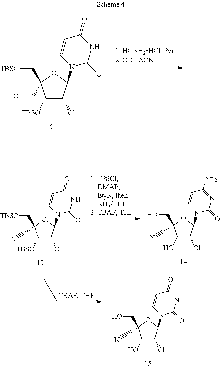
C1([TBSO])C(Cl)C(N2C(=O)NC(=O)C=C2)OC1(C[TBSO])C#N.C1(O)C(Cl)C(N2C(=O)N=C(N)C=C2)OC1(CO)C#N.C1(O)C(Cl)C(N2C(=O)NC(=O)C=C2)OC1(CO)C#N.C1([TBSO])C(Cl)C(N2C(=O)NC(=O)C=C2)OC1(C[TBSO])C=O
